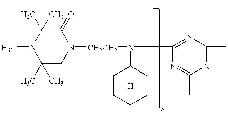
N1(C)C(C)(C)CN([CH2CH2]N(C2CCCCC2)C2=NC(C)=NC(C)=N2)C(=O)C1(C)C.[H]
